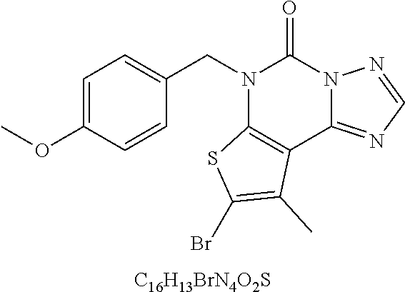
C1=C(OC)C=CC(CN2C3=C(C4=NC=NN4C2=O)C(C)=C(Br)S3)=C1.[C16H13BrN4O2S]
